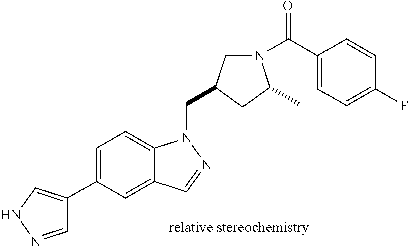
C1=NNC=C1C1=CC=C2C(=C1)C=NN2CC1CN(C(C2=CC=C(F)C=C2)=O)C(C)C1
